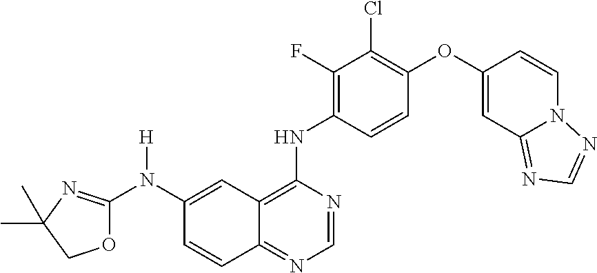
C1(N(C2=CC3=C(NC4=C(F)C(Cl)=C(OC5=CC6=NC=NN6C=C5)C=C4)N=CN=C3C=C2)[H])=NC(C)(C)CO1
